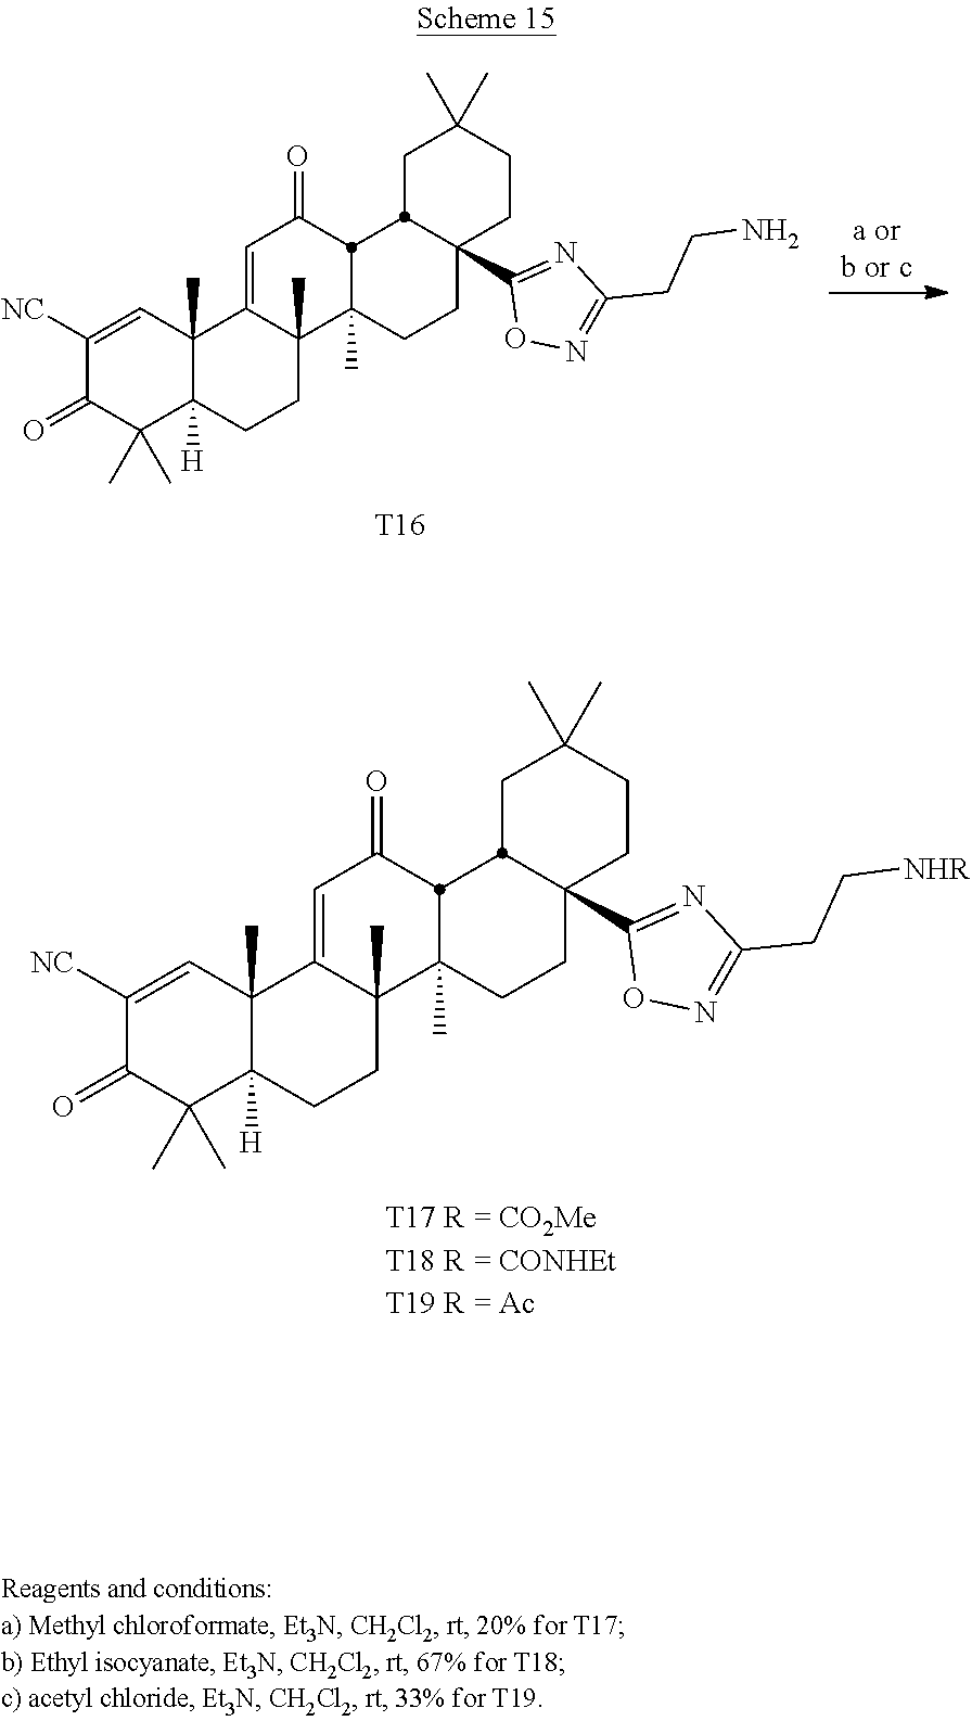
C1([NC])=CC2(C)C([H])(C(C)(C)C1=O)CCC1(C)C2=CC(=O)C2C1(C)CCC1(C3=NC(CC[NHR])=NO3)CCC(C)(C)CC12.C1([NC])=CC2(C)C([H])(C(C)(C)C1=O)CCC1(C)C2=CC(=O)C2C1(C)CCC1(C3=NC(CCN)=NO3)CCC(C)(C)CC12.[T16]
